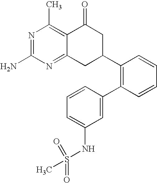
C12=NC(N)=NC(C)=C1C(=O)CC(C1=C(C3=CC(NS(C)(=O)=O)=CC=C3)C=CC=C1)C2
